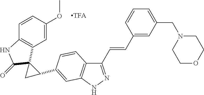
C1(C=CC2=CC(CN3CCOCC3)=CC=C2)=NNC2=C1C=CC(C1C3(C4=C(C=CC(OC)=C4)NC3=O)C1)=C2
